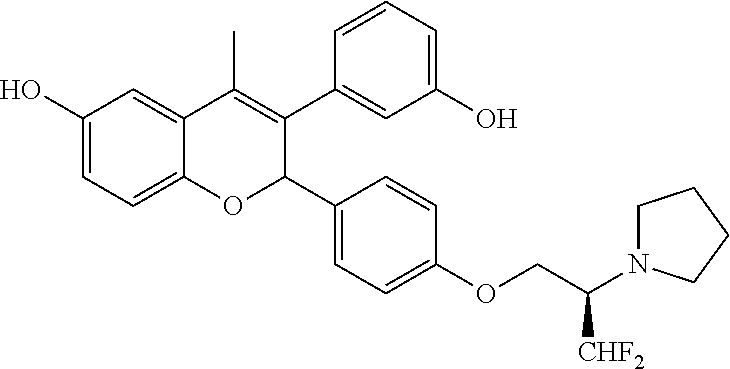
C12=CC=C(O)C=C1C(C)=C(C1=CC(O)=CC=C1)C(C1=CC=C(OCC(N3CCCC3)[CHF2])C=C1)O2
